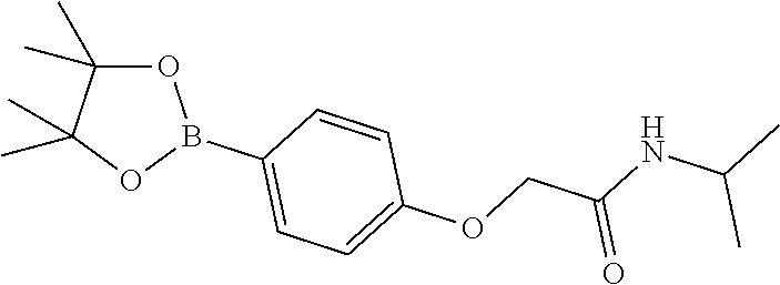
O1C(C)(C)C(C)(C)OB1C1=CC=C(OCC(NC(C)C)=O)C=C1
